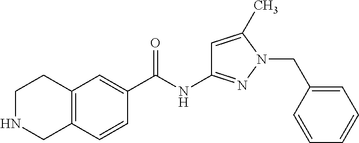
C12=C(C=CC(C(NC3=NN(CC4=CC=CC=C4)C(C)=C3)=O)=C1)CNCC2
